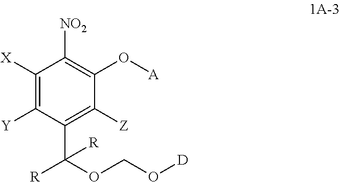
C1([X])=C([Y])C(C(OCO[D])([R])[R])=C([Z])C(O[A])=C1[NO2]
